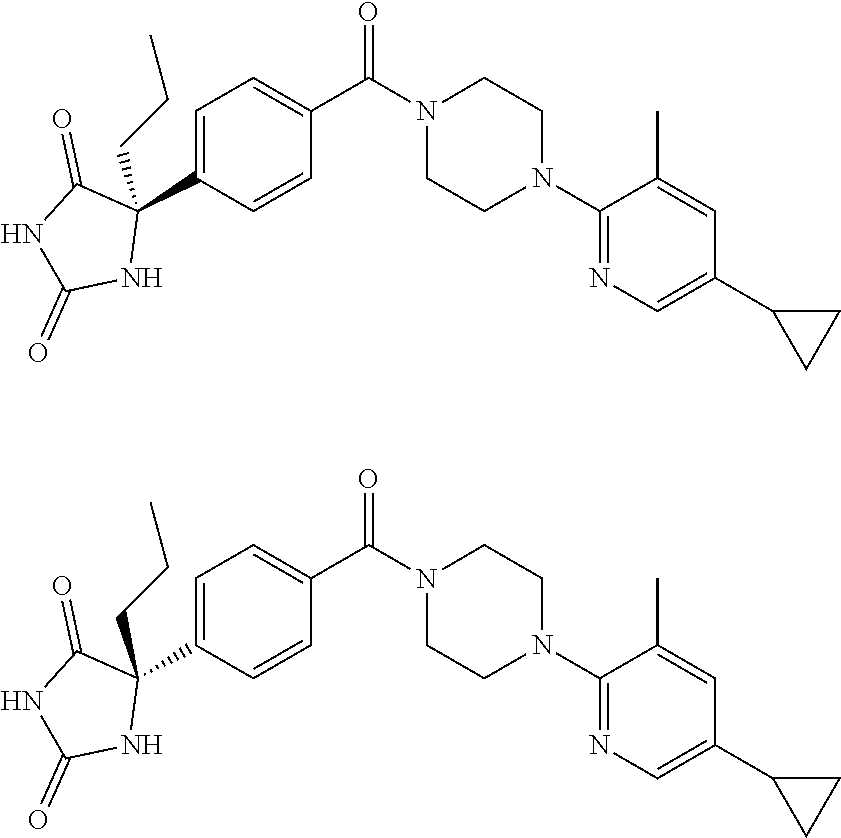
C1=C(C2(CCC)C(=O)NC(=O)N2)C=CC(C(N2CCN(C3=NC=C(C4CC4)C=C3C)CC2)=O)=C1.C1=C(C2(CCC)C(=O)NC(=O)N2)C=CC(C(N2CCN(C3=NC=C(C4CC4)C=C3C)CC2)=O)=C1
